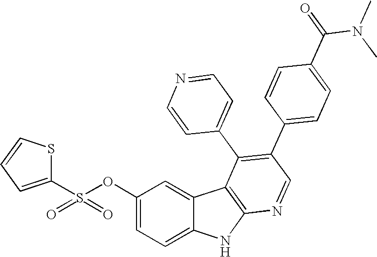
O(C1=CC=C2C(=C1)C1=C(N2)N=CC(C2=CC=C(C(=O)N(C)C)C=C2)=C1C1=CC=NC=C1)S(=O)(C1=CC=CS1)=O
